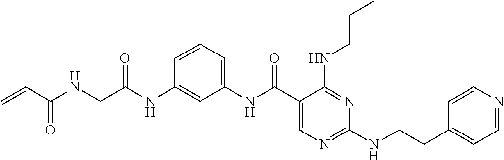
C1(NC(C2=CN=C(NCCC3=CC=NC=C3)N=C2NCCC)=O)=CC=CC(NC(CNC(C=C)=O)=O)=C1
